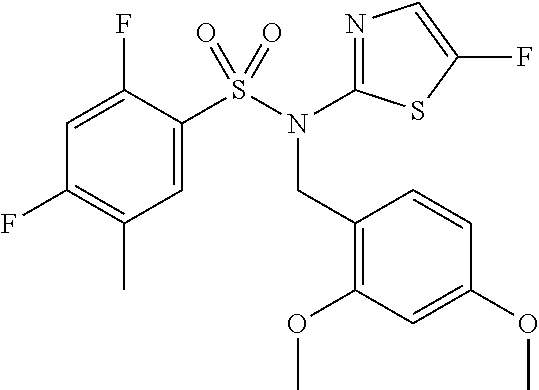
FC1=C(C)C=C(S(N(CC2=C(OC)C=C(OC)C=C2)C2=NC=C(F)S2)(=O)=O)C(F)=C1
